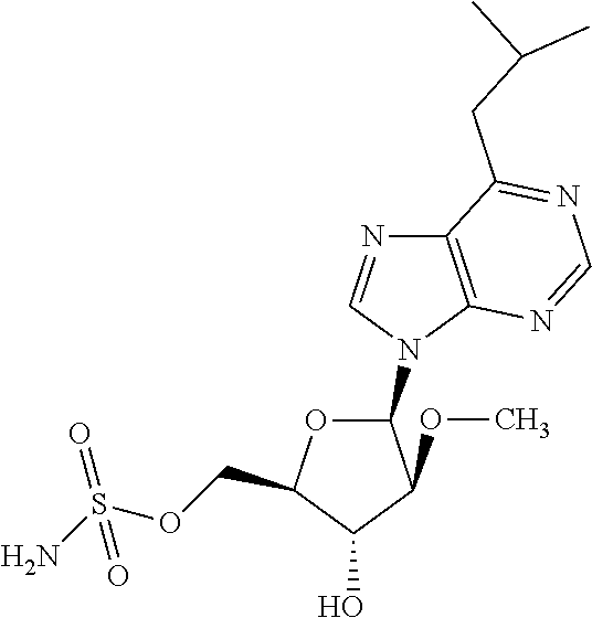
C12=C(N=CN=C1CC(C)C)N(C1OC(COS(N)(=O)=O)C(O)C1OC)C=N2
